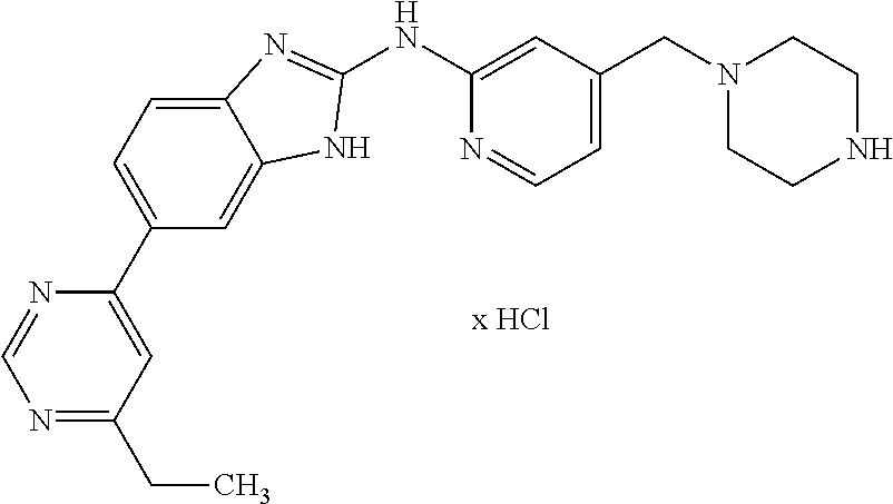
C1(NC2=CC(CN3CCNCC3)=CC=N2)=NC2=CC=C(C3=CC(CC)=NC=N3)C=C2N1
